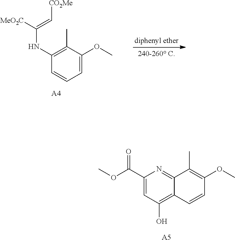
C1(C(OC)=O)=CC(O)=C2C(=N1)C(C)=C(OC)C=C2.[A5].C1(NC([MeO2C])=C[CO2Me])=C(C)C(OC)=CC=C1.[A4]
